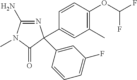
C1(N)=NC(C2=CC(C)=C(OC(F)F)C=C2)(C2=CC(F)=CC=C2)C(=O)N1C
